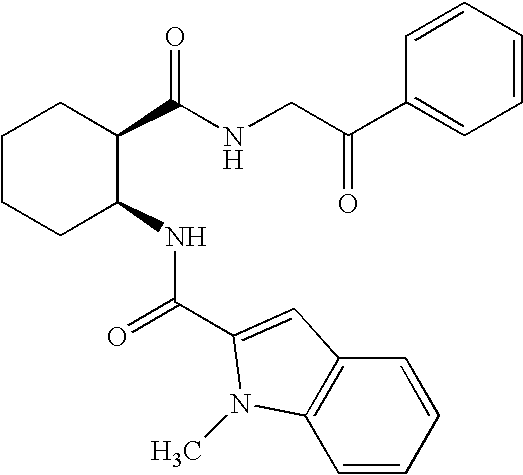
C1CCC(NC(C2=CC3=C(N2C)C=CC=C3)=O)C(C(NCC(C2=CC=CC=C2)=O)=O)C1
